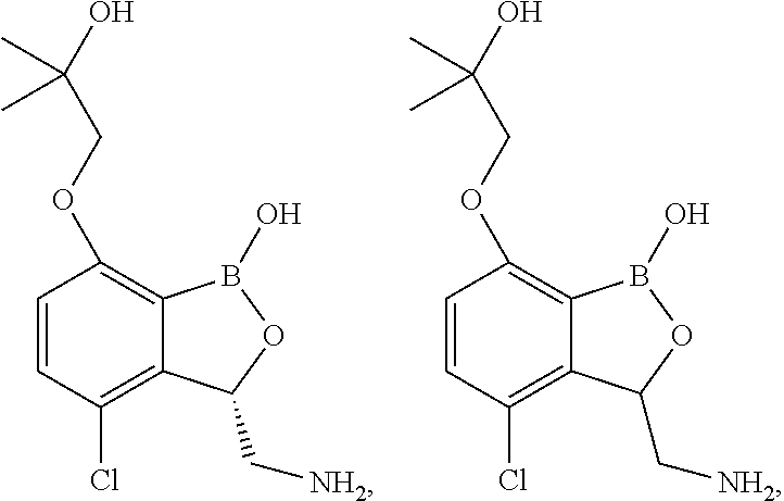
C1=CC(Cl)=C2C(=C1OCC(O)(C)C)B(O)OC2C[NH2].C1=CC(Cl)=C2C(=C1OCC(O)(C)C)B(O)OC2C[NH2]
